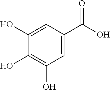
OC(C1=CC(O)=C(O)C(O)=C1)=O
